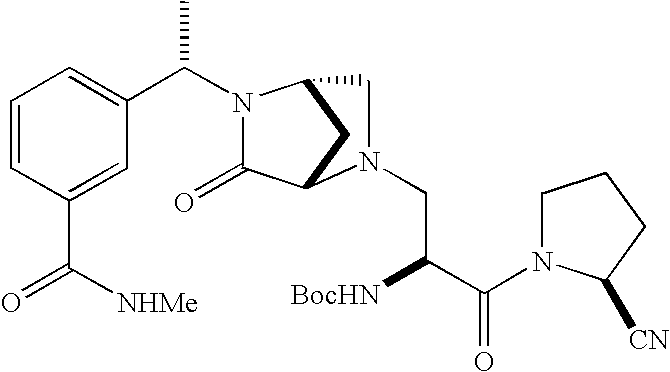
C1=CC(C([NHMe])=O)=CC(C(N2C(=O)C3CC2CN3CC([BocHN])C(=O)N2CCCC2[CN])C)=C1
